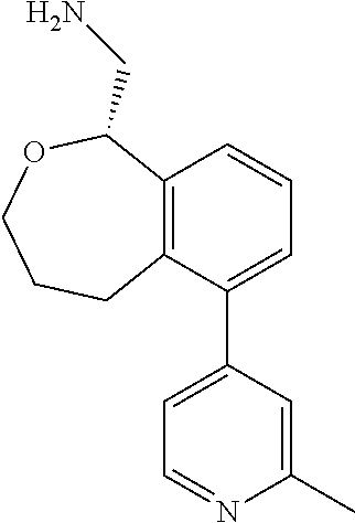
C12=C(C(C3=CC=NC(C)=C3)=CC=C1)CCCOC2CN
